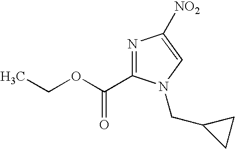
N1=C(C(OCC)=O)N(CC2CC2)C=C1[NO2]
